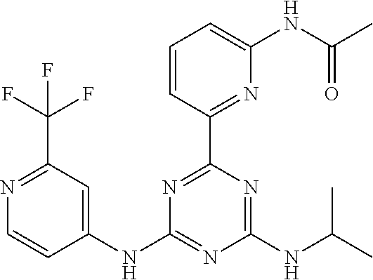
C1=CC(C2=NC(NC3=CC(C(F)(F)F)=NC=C3)=NC(NC(C)C)=N2)=NC(NC(C)=O)=C1
